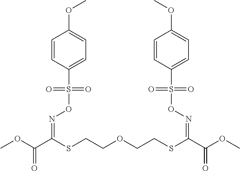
COC(C(SCCOCCSC(C(OC)=O)=NOS(C1=CC=C(OC)C=C1)(=O)=O)=NOS(C1=CC=C(OC)C=C1)(=O)=O)=O
